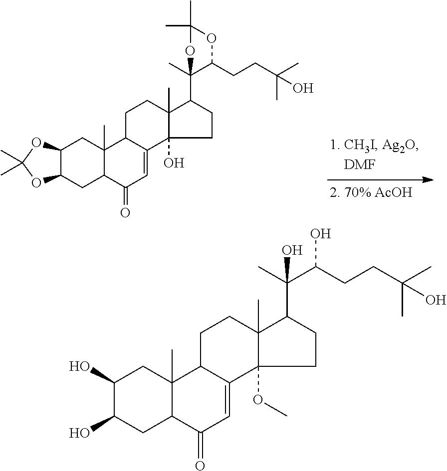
C12C(CC3C(C)(C1)C1C(=CC3=O)C3(O)C(C)(CC1)C(C1(C)C(CCC(C)(C)O)OC(C)(C)O1)CC3)OC(C)(C)O2.C1(O)C(O)CC2C(C)(C1)C1C(=CC2=O)C2(OC)C(C)(CC1)C(C(C)(C(CCC(C)(C)O)O)O)CC2
